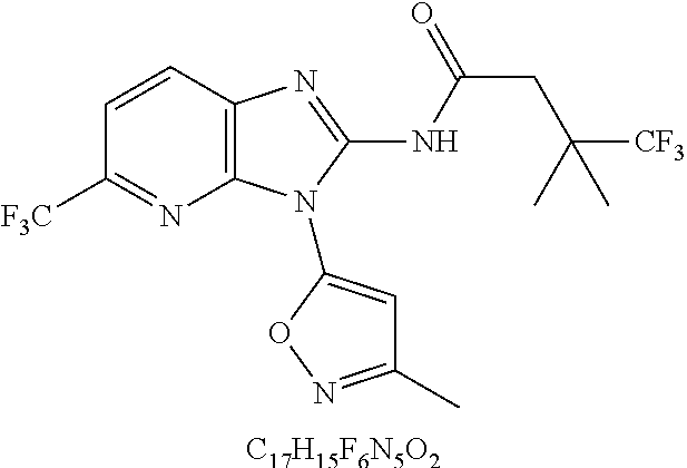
[C17H15F6N5O2].C1=CC2=C(N=C1[F3C])N(C1=CC(C)=NO1)C(NC(CC(C)([CF3])C)=O)=N2
